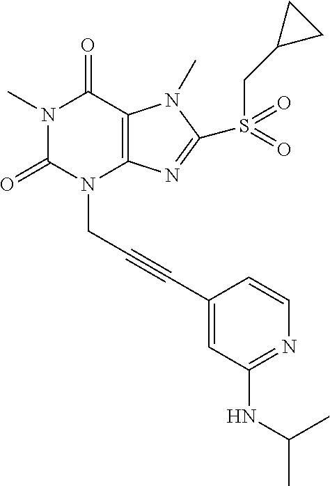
N1(C)C(=O)N(CC#CC2=CC(NC(C)C)=NC=C2)C2=C(C1=O)N(C)C(S(CC1CC1)(=O)=O)=N2
